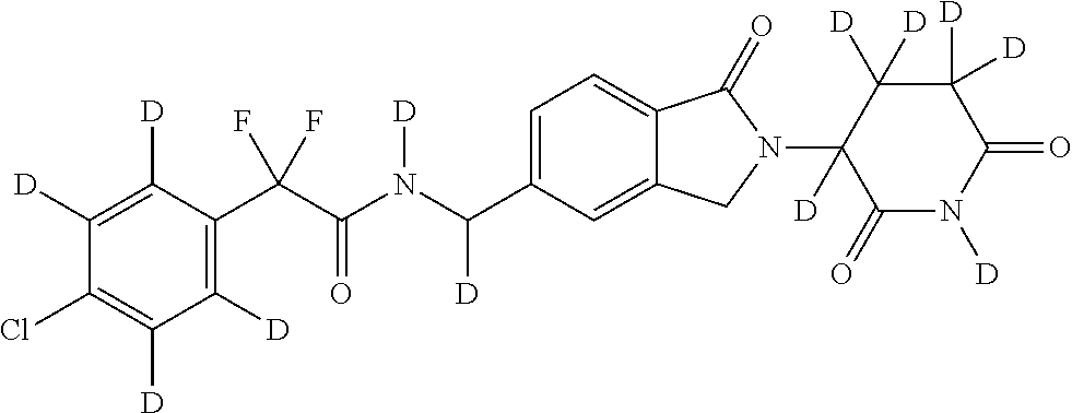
C1([D])=C([D])C(C(C(N(C(C2=CC=C3C(=C2)CN(C2([D])C(=O)N([D])C(=O)C([D])([D])C2([D])[D])C3=O)[D])[D])=O)(F)F)=C([D])C([D])=C1Cl
